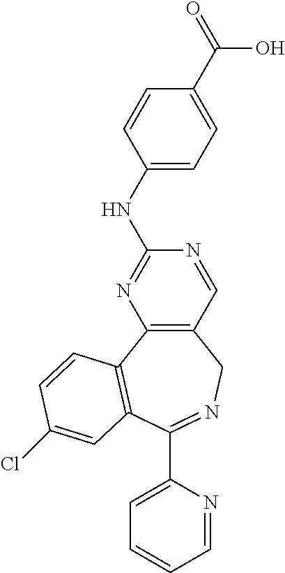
C12=C(C3=C(C(C4=CC=CC=N4)=NC1)C=C(Cl)C=C3)N=C(NC1=CC=C(C(=O)O)C=C1)N=C2
